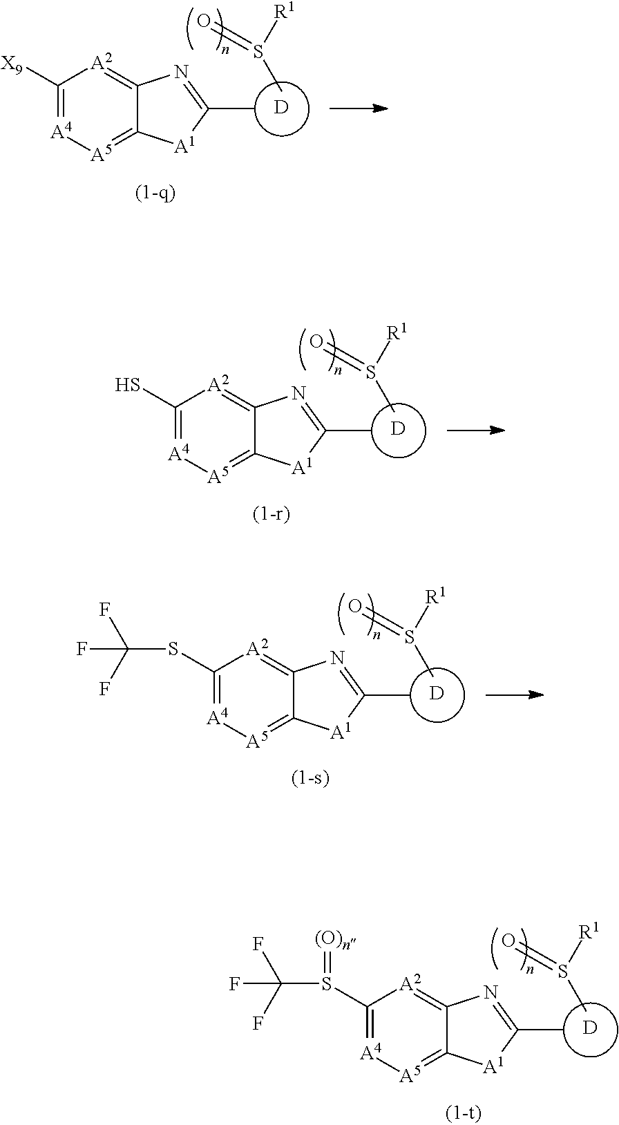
[D].C1(S(C(F)(F)F)=[(O)n])=[A4][A5]=C2C(=[A2]1)N=C(C)[A1]2.CS([R1])=O.[D].C1([X9])=[A4][A5]=C2C(=[A2]1)N=C(C)[A1]2.CS([R1])=O.[D].C1(S)=[A4][A5]=C2C(=[A2]1)N=C(C)[A1]2.CS([R1])=O.[D].C1(SC(F)(F)F)=[A4][A5]=C2C(=[A2]1)N=C(C)[A1]2.CS([R1])=O
